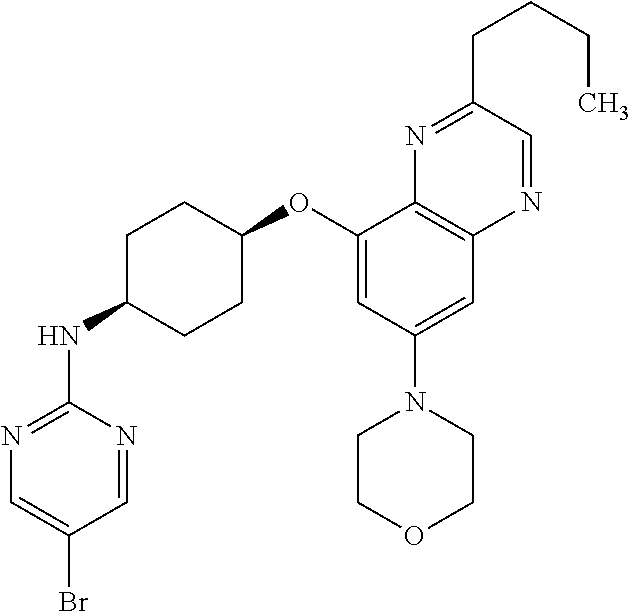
C1(OC2CCC(NC3=NC=C(Br)C=N3)CC2)=CC(N2CCOCC2)=CC2=C1N=C(CCCC)C=N2
